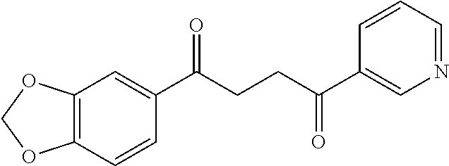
C12=C(C=CC(C(CCC(C3=CN=CC=C3)=O)=O)=C1)OCO2
